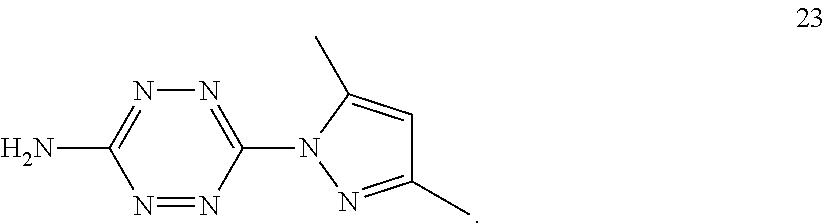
N1=NC(N2N=C(C)C=C2C)=NN=C1N
